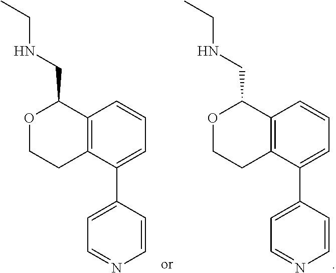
C12=C(C(C3=CC=NC=C3)=CC=C1)CCOC2CNCC.C12=C(C(C3=CC=NC=C3)=CC=C1)CCOC2CNCC
